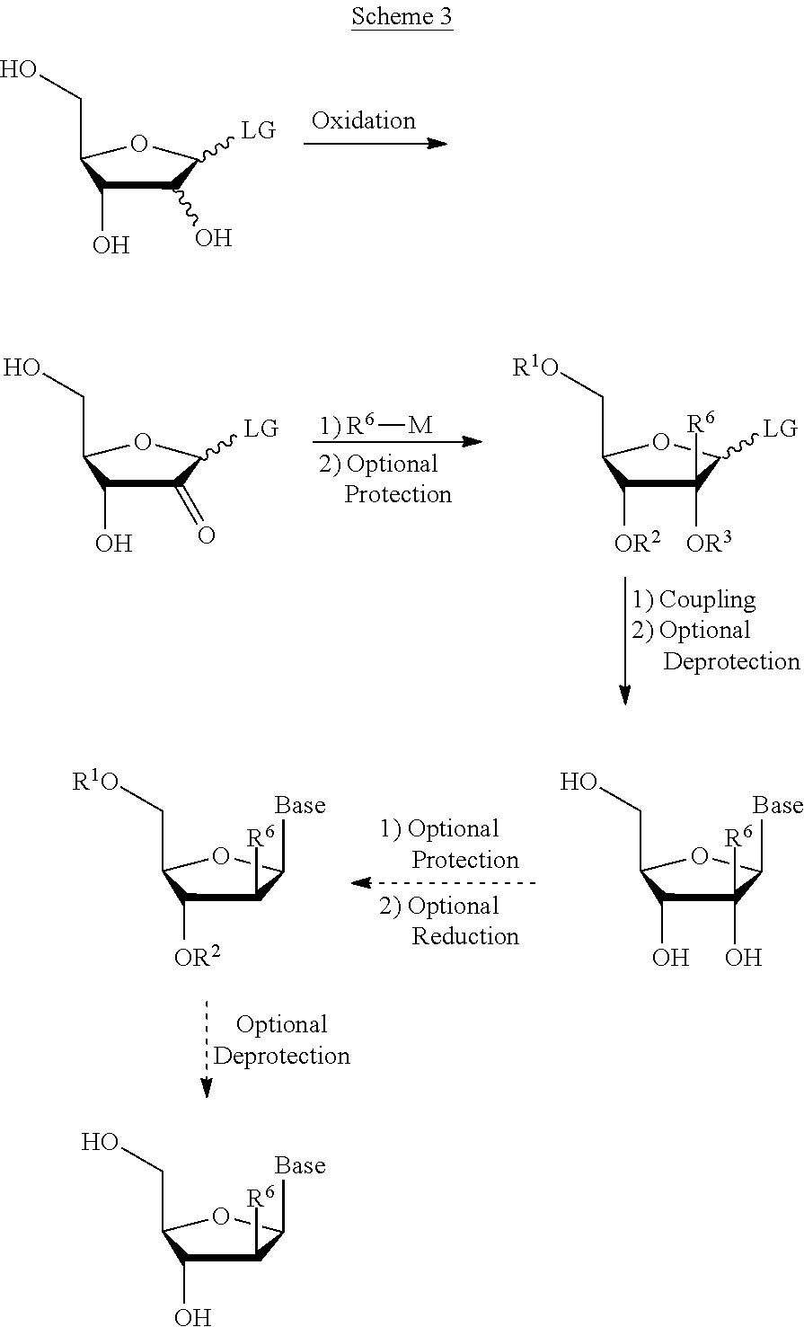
C1(CO)C(O)C(O)C([LG])O1.C1(CO)C(O)C(O)([R6])C([Base])O1.C1(C[R1O])C([OR2])C([R6])C([Base])O1.C1(CO)C(O)C(=O)C([LG])O1.C1(C[R1O])C([OR2])C([OR3])([R6])C([LG])O1.[1) R6][M].C1(CO)C(O)C([R6])C([Base])O1
